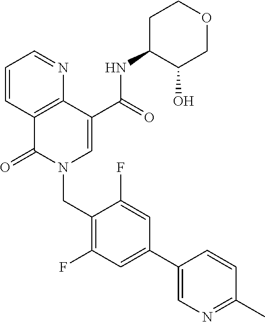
C1=CC2=C(N=C1)C(C(=O)NC1C(O)COCC1)=CN(CC1=C(F)C=C(C3=CN=C(C)C=C3)C=C1F)C2=O
